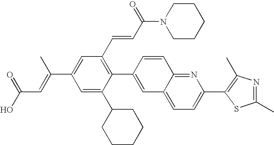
C(C1=CC(C=CC(N2CCCCC2)=O)=C(C2=CC3=CC=C(C4=C(C)N=C(C)S4)N=C3C=C2)C(C2CCCCC2)=C1)(=CC(O)=O)C
